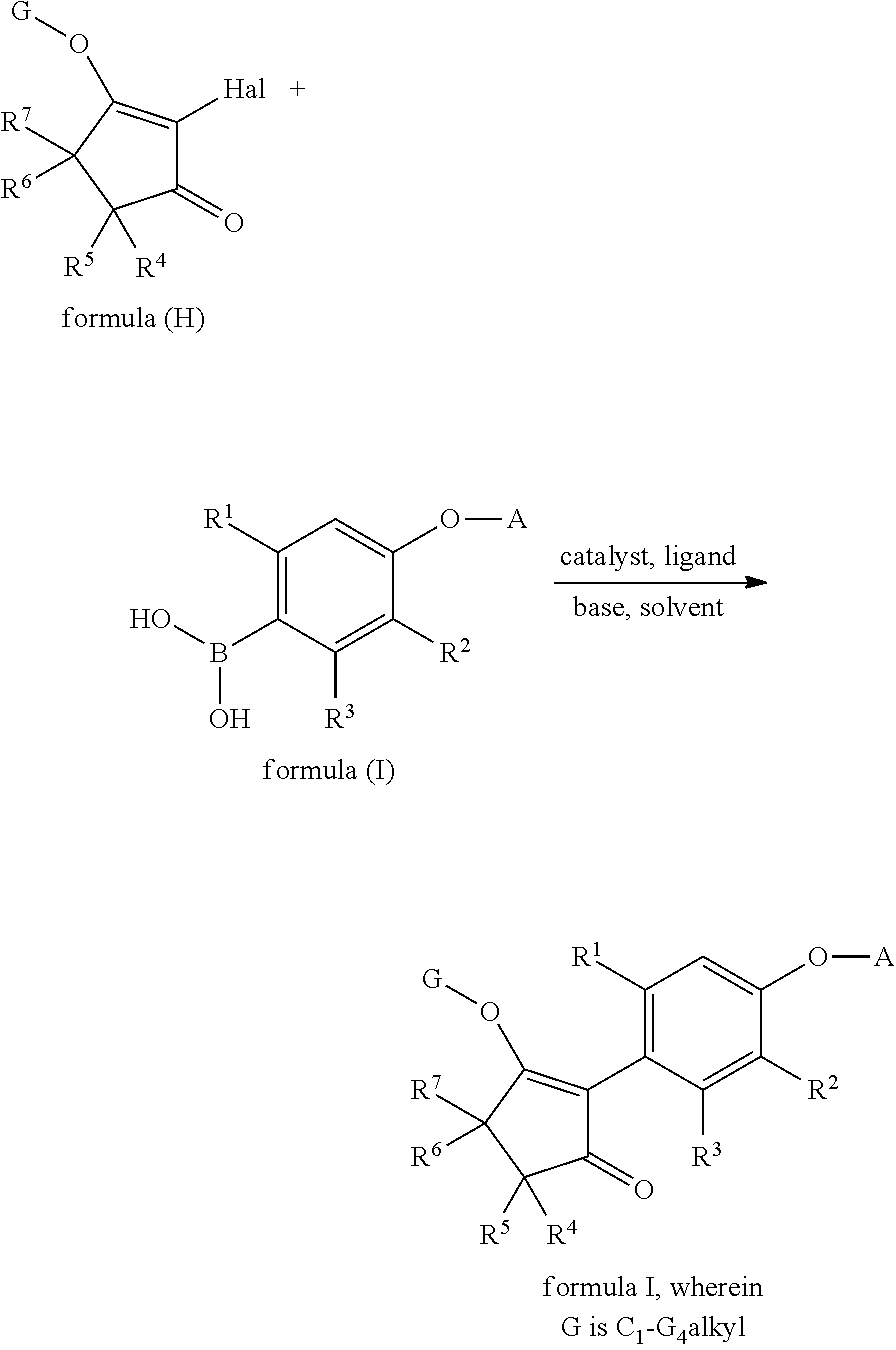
C1([R1])=C(C2=C(O[G])C([R7])([R6])C([R5])([R4])C2=O)C([R3])=C([R2])C(O[A])=C1.C1(=O)C([Hal])=C(O[G])C([R7])([R6])C1([R5])[R4].C1([R1])=C(B(O)O)C([R3])=C([R2])C(O[A])=C1
